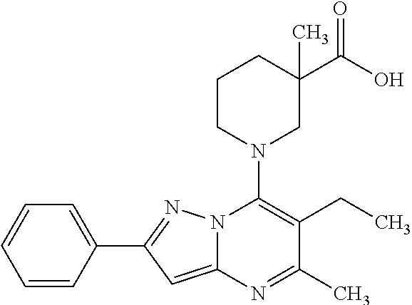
C1=C(C2=NN3C(=C2)N=C(C)C(CC)=C3N2CC(C(O)=O)(C)CCC2)C=CC=C1
